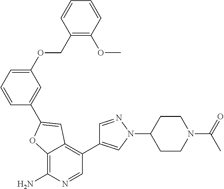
C12=C(N)N=CC(C3=CN(C4CCN(C(C)=O)CC4)N=C3)=C1C=C(C1=CC(OCC3=C(OC)C=CC=C3)=CC=C1)O2
